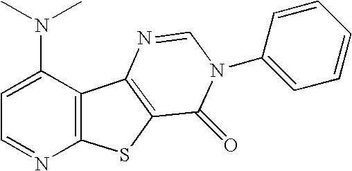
C12=C(SC3=C1N=CN(C1=CC=CC=C1)C3=O)N=CC=C2N(C)C
